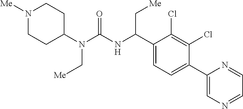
C1(N(C(NC(C2=CC=C(C3=CN=CC=N3)C(Cl)=C2Cl)C[Me])=O)C[Me])CCN([Me])CC1
